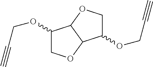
C1(OCC#C)COC2C1OCC2OCC#C
